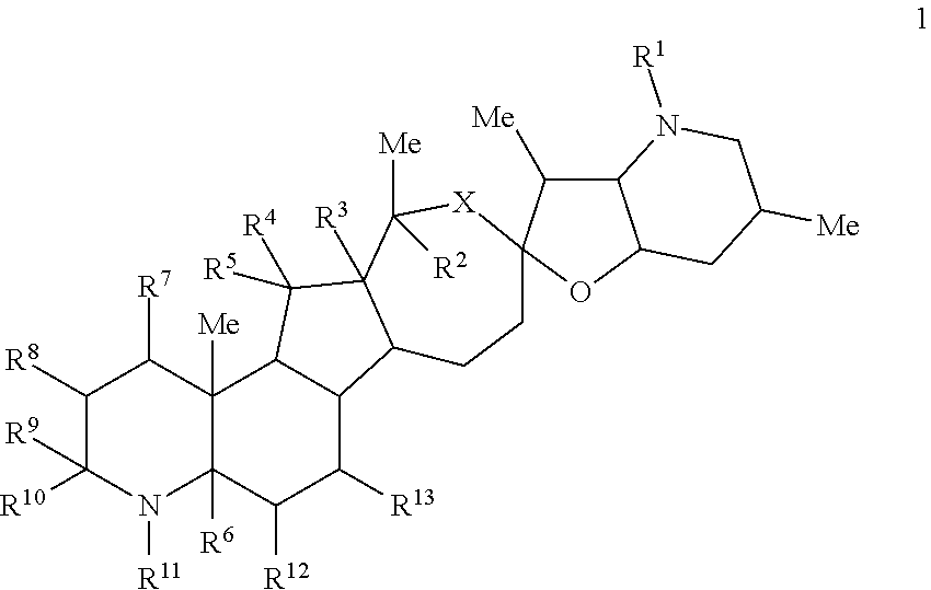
C1([R8])C([R9])([R10])N([R11])C2([R6])C([Me])(C1[R7])C1C(C([R13])C2[R12])C2C([R3])(C1([R4])[R5])C([Me])([R2])[X]C1(CC2)C([Me])C2C(CC([Me])CN2[R1])O1
